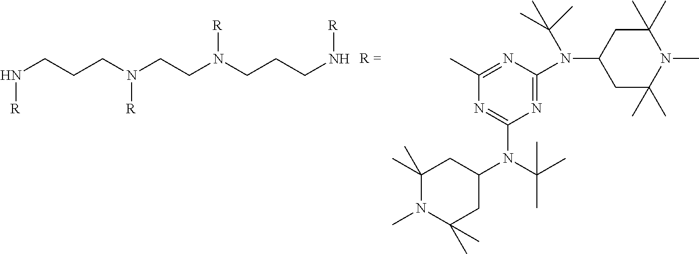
N(CCCN(CCN(CCCN[R])[R])[R])[R].C1(C)(C)N(C)C(C)(C)CC(N(C(C)(C)C)C2=NC(C)=NC(N(C3CC(C)(C)N(C)C(C)(C)C3)C(C)(C)C)=N2)C1
